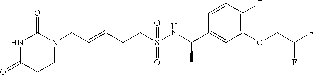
C(=CCCS(NC(C1=CC(OCC(F)F)=C(F)C=C1)C)(=O)=O)CN1C(=O)NC(=O)CC1
